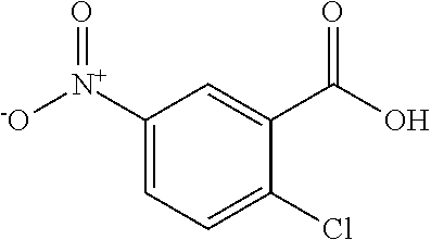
C1([N+]([-O])=O)=CC=C(Cl)C(C(O)=O)=C1
